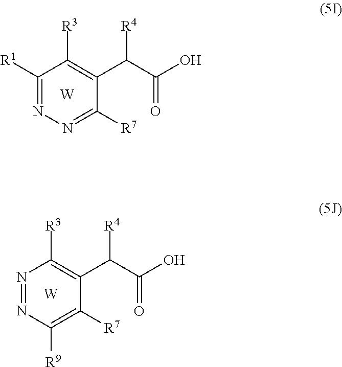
C1([R1])=NN=C([R7])C(C([R4])C(=O)O)=C1[R3].[W].N1=NC([R9])=C([R7])C(C([R4])C(=O)O)=C1[R3].[W]
